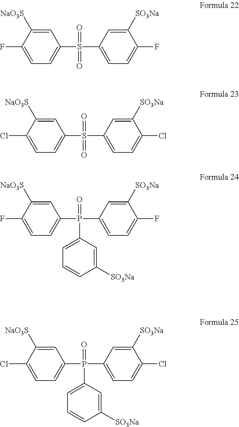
C1=C([NaO3S])C(F)=CC=C1S(C1=CC=C(F)C([SO3Na])=C1)(=O)=O.C1=C([NaO3S])C(Cl)=CC=C1S(C1=CC=C(Cl)C([SO3Na])=C1)(=O)=O.C1=C([NaO3S])C(F)=CC=C1P(C1=CC=C(F)C([SO3Na])=C1)(=O)C1=CC=CC([SO3Na])=C1.C1=C([NaO3S])C(Cl)=CC=C1P(C1=CC=C(Cl)C([SO3Na])=C1)(=O)C1=CC=CC([SO3Na])=C1
